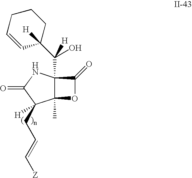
C12(C)C(C(C3([H])CCCC=C3)(O)[H])(NC(=O)C1(CC=C[Z])[H])C(=O)O2
